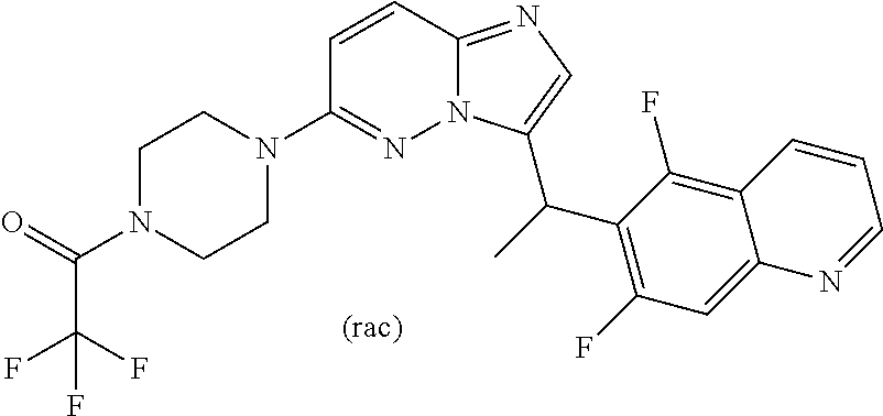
C1N(C(=O)C(F)(F)F)CCN(C2=NN3C(=NC=C3C(C)C3=C(F)C=C4C(=C3F)C=CC=N4)C=C2)C1
